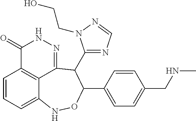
C1=CC=C2C3=C1C(=O)NN=C3C(C1=NC=NN1CCO)C(C1=CC=C(CNC)C=C1)ON2
